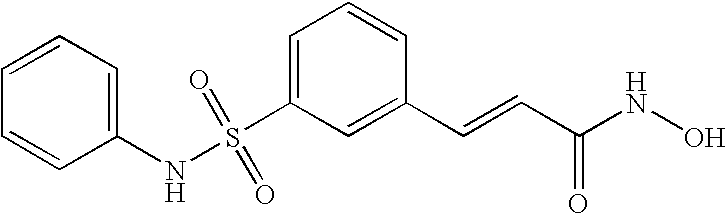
S(C1=CC=CC(C=CC(NO)=O)=C1)(NC1=CC=CC=C1)(=O)=O
